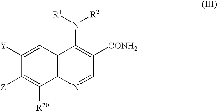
C1([Y])=CC2=C(C([R20])=C1[Z])N=CC([CONH2])=C2N([R1])[R2]
